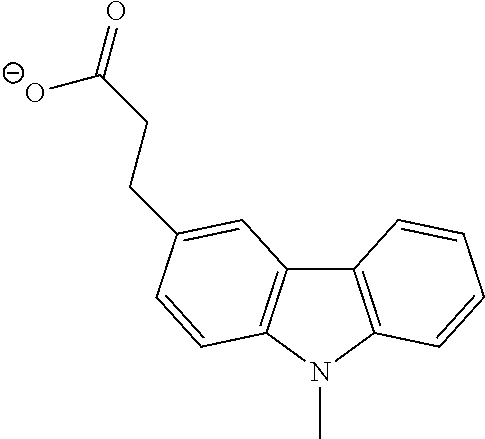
C12=C(N(C)C3=C1C=C(CCC(=O)[O-])C=C3)C=CC=C2
